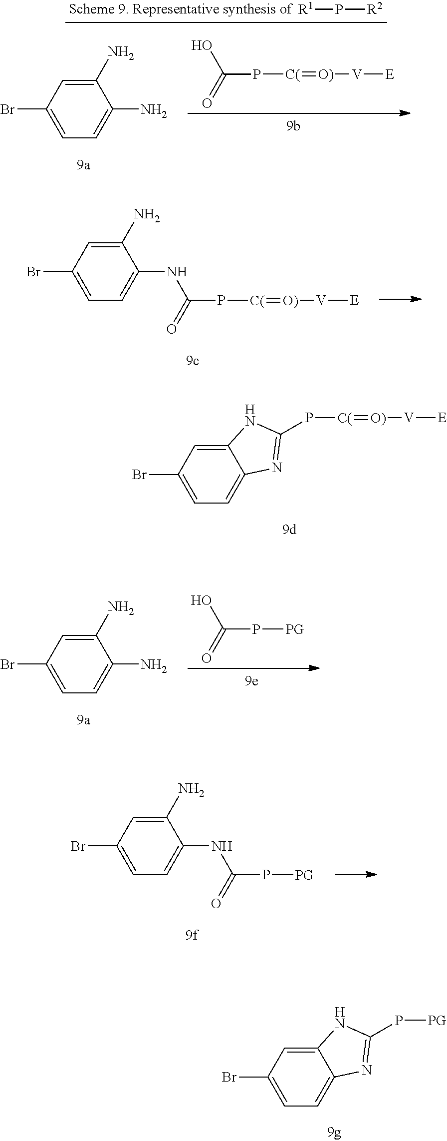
C12=CC(Br)=CC=C1N=C(P[C(]=[O)][V][E])N2.C1(N)=CC(Br)=CC=C1NC(P[C(]=[O)][V][E])=O.C1(N)=CC(Br)=CC=C1N.C(P[PG])(=O)O.C1(N)=CC(Br)=CC=C1NC(P[PG])=O.C12=CC(Br)=CC=C1N=C(P[PG])N2.C1(N)=CC(Br)=CC=C1N.C(P[C(]=[O)][V][E])(=O)O.[R1]P[R2]
